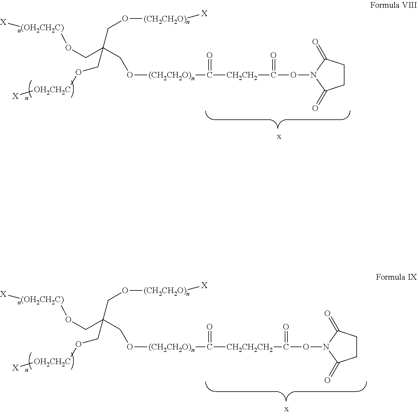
O([(CH2CH2O)n]C(=O)[CH2CH2]C(=O)ON1C(=O)CCC1=O)CC(CO[n(OH2CH2C)][X])(CO[(CH2CH2O)n][X])CO[OH2CH2C][X].O([(CH2CH2O)n]C(=O)[CH2CH2CH2]C(=O)ON1C(=O)CCC1=O)CC(CO[n(OH2CH2C)][X])(CO[(CH2CH2O)n][X])CO[OH2CH2C][X]
